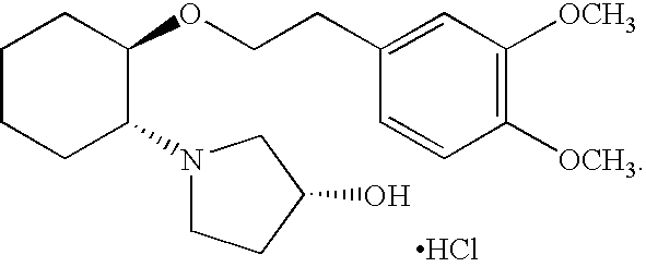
C1CCC(N2CCC(O)C2)C(OCCC2=CC([OCH3])=C([OCH3])C=C2)C1.Cl
